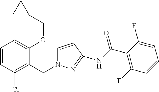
N(C(=O)C1=C(F)C=CC=C1F)C1=NN(CC2=C(Cl)C=CC=C2OCC2CC2)C=C1
